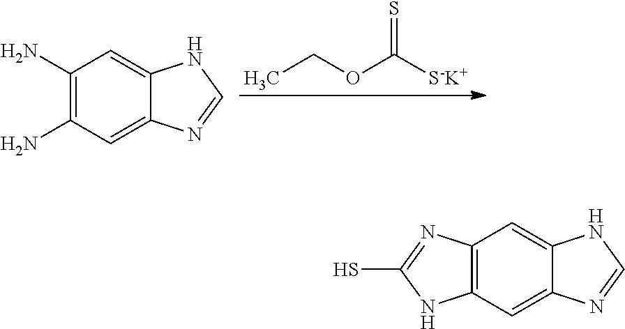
C1(N)=C(N)C=C2C(=C1)NC=N2.CCOC([S-K+])=S.C12=CC3=C(C=C1NC=N2)N=C(S)N3
